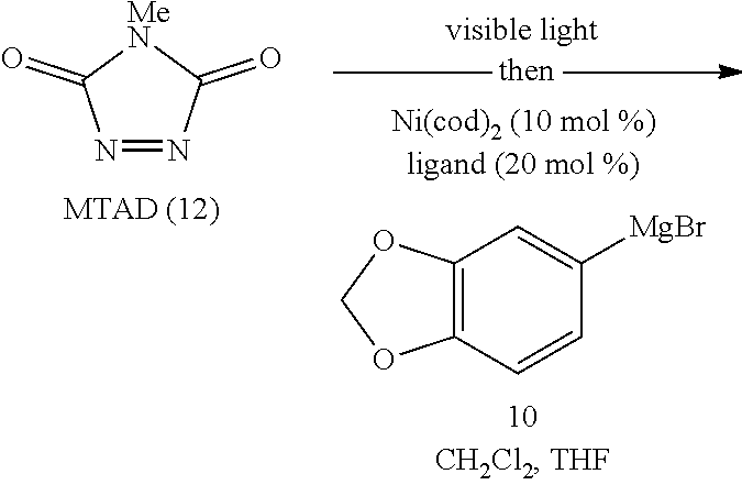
N1=NC(=O)[MeN]C1=O.C12=C(C=CC([MgBr])=C1)OCO2
